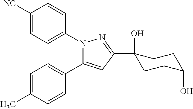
C1=C(C)C=CC(C2=CC(C3(O)CCC(O)CC3)=NN2C2=CC=C([NC])C=C2)=C1
